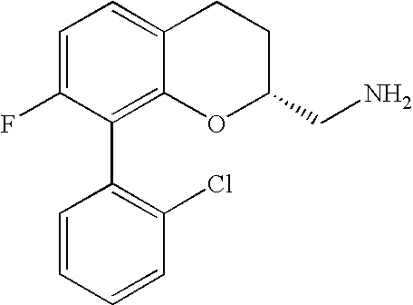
C1=C(F)C(C2=C(Cl)C=CC=C2)=C2C(=C1)CCC(CN)O2
